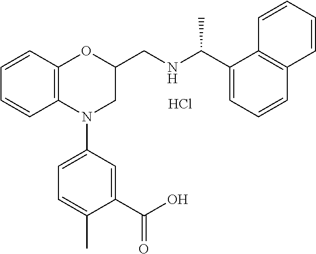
C1=CC2=C(C=C1)N(C1=CC=C(C)C(C(O)=O)=C1)CC(CNC(C1=CC=CC3=C1C=CC=C3)C)O2.Cl
